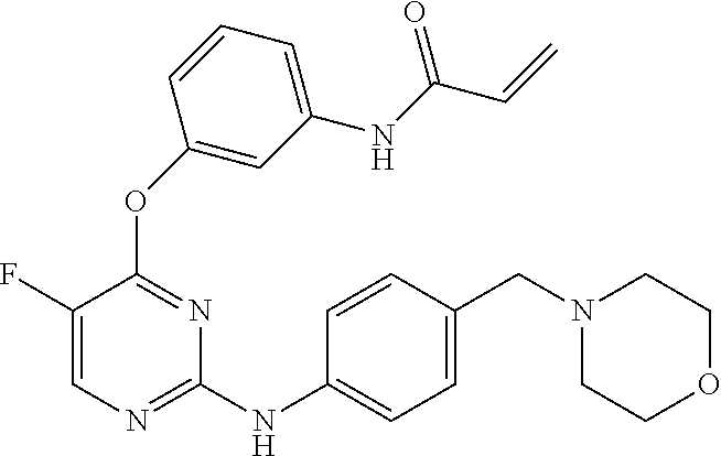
C1=C(F)C(OC2=CC(NC(=O)C=C)=CC=C2)=NC(NC2=CC=C(CN3CCOCC3)C=C2)=N1
